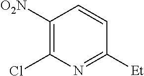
C1([O2N])=C(Cl)N=C([Et])C=C1
